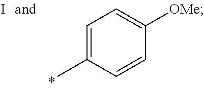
C1=C(C)C=CC([OMe])=C1.I
